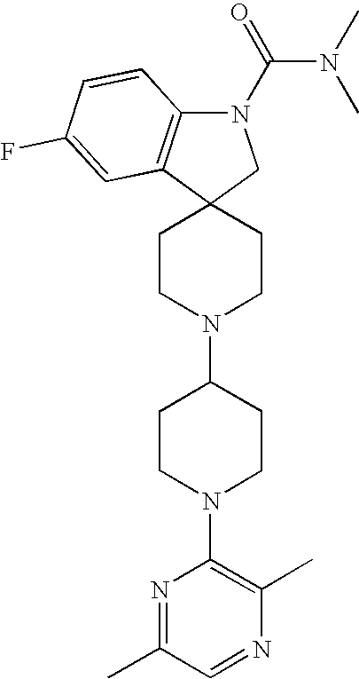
C1CN(C2CCN(C3=C(C)N=CC(C)=N3)CC2)CCC12CN(C(=O)N(C)C)C1=C2C=C(F)C=C1
